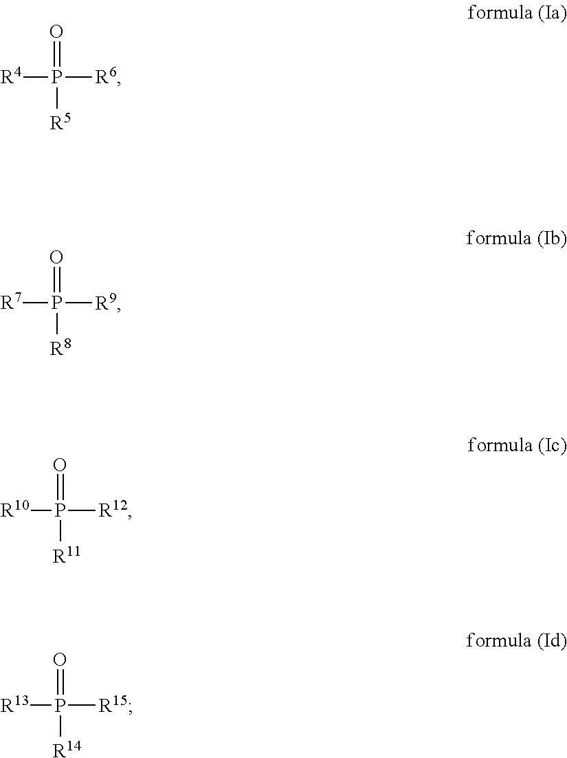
[R4]P([R6])(=O)[R5].[R7]P([R9])(=O)[R8].[R10]P([R12])(=O)[R11].[R13]P([R15])(=O)[R14]
